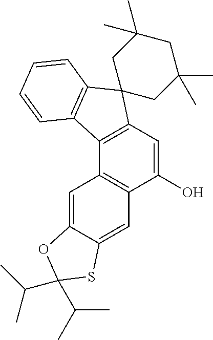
C1(O)=CC2=C(C3=C1C=C1C(=C3)OC(C(C)C)(C(C)C)S1)C1=C(C=CC=C1)C21CC(C)(C)CC(C)(C)C1
